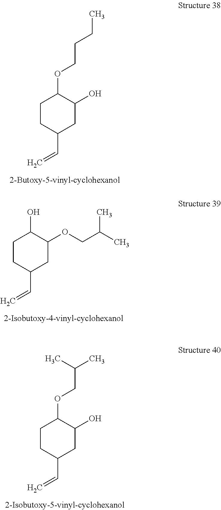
C1CC(C=C)CC(O)C1OCCCC.C1CC(C=C)CC(OCC(C)C)C1O.C1CC(C=C)CC(O)C1OCC(C)C
